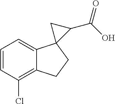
C1=CC=C2C(=C1Cl)CCC21C(C(O)=O)C1
